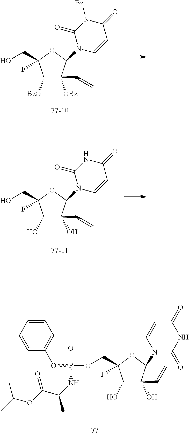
C1([BzO])C(C=C)([OBz])C(N2C(=O)N([Bz])C(=O)C=C2)OC1(CO)F.C1(O)C(C=C)(O)C(N2C(=O)NC(=O)C=C2)OC1(CO)F.C1(O)C(C=C)(O)C(N2C(=O)NC(=O)C=C2)OC1(COP(=O)(NC(C(OC(C)C)=O)C)OC1=CC=CC=C1)F
